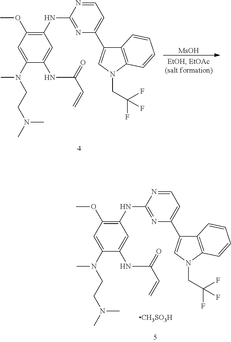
N1=CC=C(C2=CN(CC(F)(F)F)C3=C2C=CC=C3)N=C1NC1=C(OC)C=C(N(C)CCN(C)C)C(NC(C=C)=O)=C1.[MsOH].N1=CC=C(C2=CN(CC(F)(F)F)C3=C2C=CC=C3)N=C1NC1=C(OC)C=C(N(C)CCN(C)C)C(NC(C=C)=O)=C1.[CH3SO3H]
